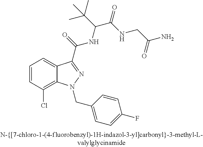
C1=CC(Cl)=C2C(=C1)C(C(=O)NC(C(NCC(N)=O)=O)C(C)(C)C)=NN2CC1=CC=C(F)C=C1
